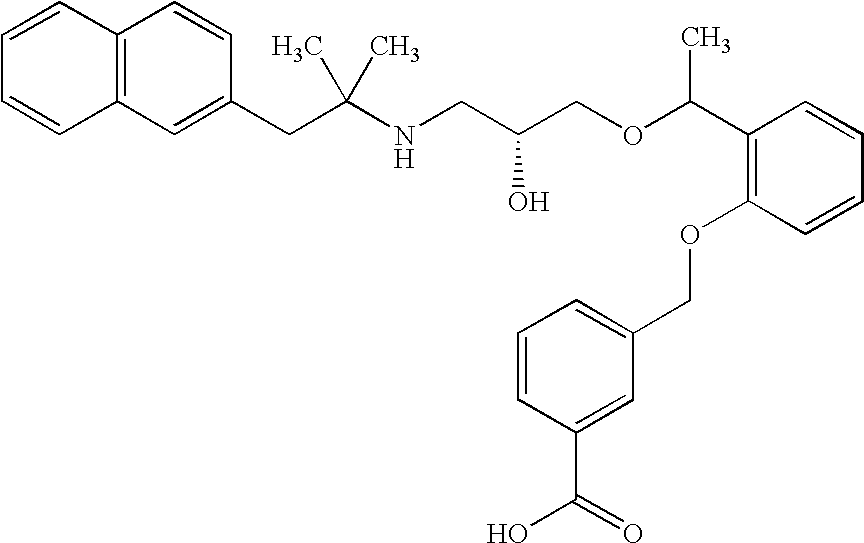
C1(CC(NCC(COC(C2=C(OCC3=CC=CC(C(=O)O)=C3)C=CC=C2)C)O)(C)C)=CC2=C(C=C1)C=CC=C2
